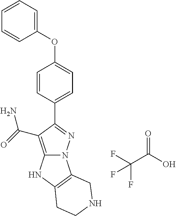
C1=CC=CC(OC2=CC=C(C3=NN4C(=C3C(N)=O)NC3=C4CNCC3)C=C2)=C1.C(C(=O)O)(F)(F)F
